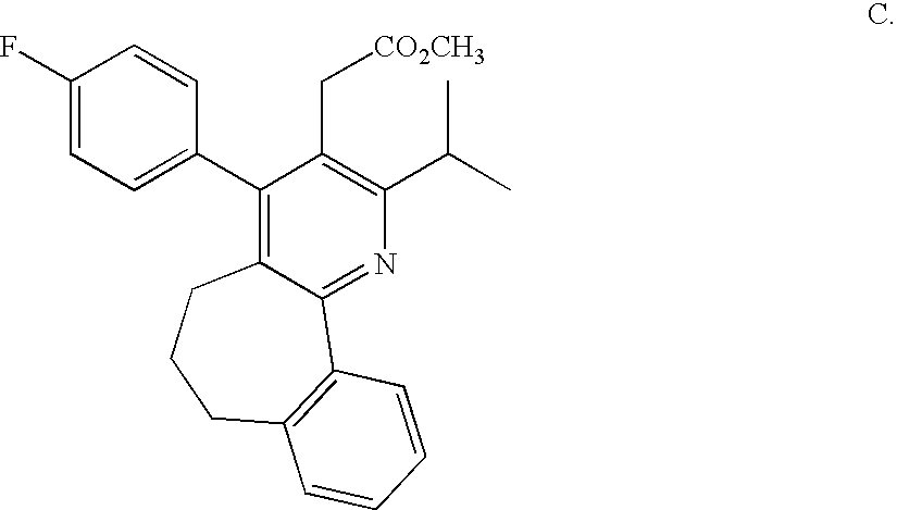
C1(C2=CC=C(F)C=C2)=C2C(=NC(C(C)C)=C1C[CO2CH3])C1=C(CCC2)C=CC=C1
